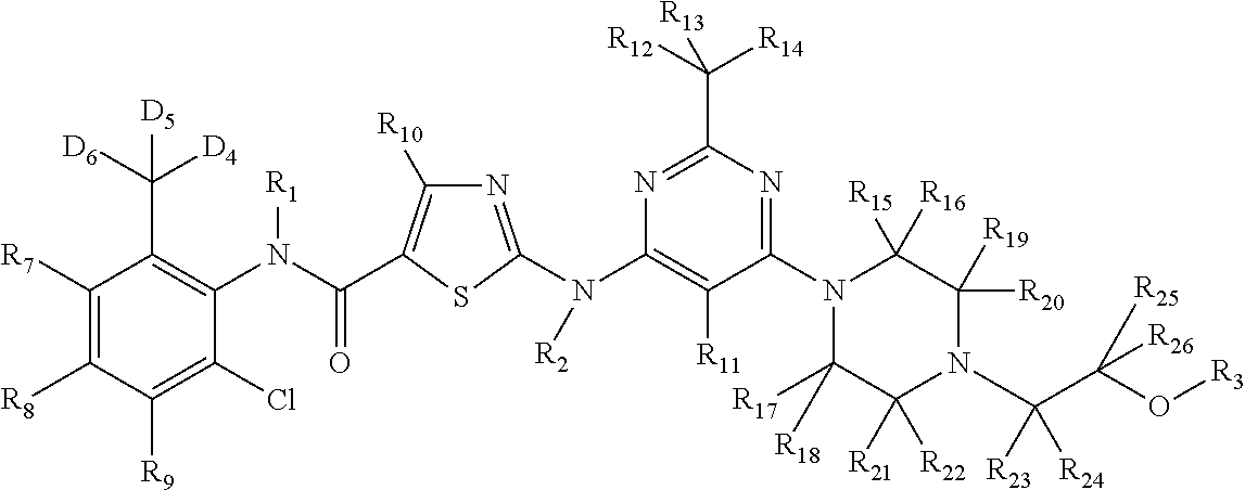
C1([R7])=C([R8])C([R9])=C(Cl)C(N(C(=O)C2=C([R10])N=C(N(C3=C([R11])C(N4C([R17])([R18])C([R21])([R22])N(C(C(O[R3])([R25])[R26])([R23])[R24])C([R20])([R19])C4([R15])[R16])=NC(C([R12])([R14])[R13])=N3)[R2])S2)[R1])=C1C([D6])([D4])[D5]
